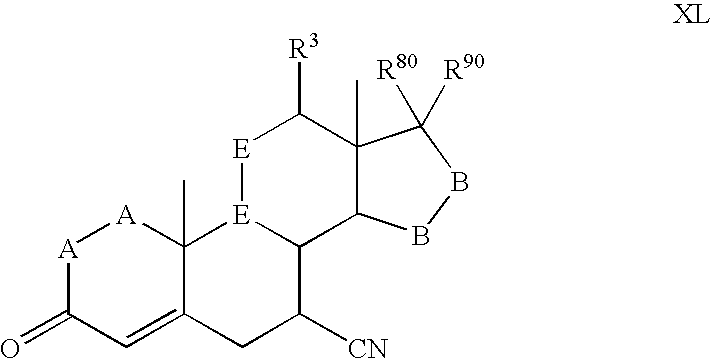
[A]1C(=O)C=C2C(C)([A]1)[E]1C(C([CN])C2)C2C(C)(C([R3])[E]1)C([R80])([R90])BB2
